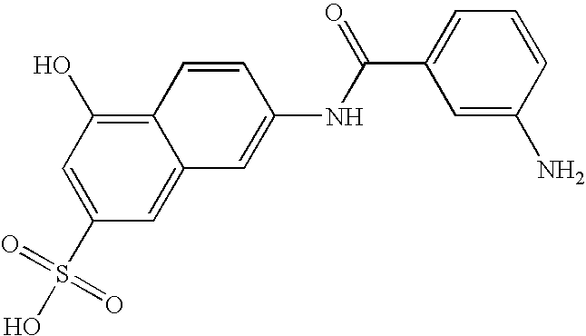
C12=C(O)C=C(S(=O)(=O)O)C=C1C=C(NC(C1=CC=CC(N)=C1)=O)C=C2
